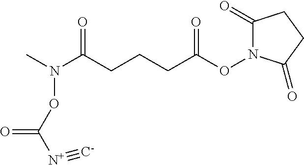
C1(=O)N(OC(CCCC(N(C)OC([N+]#[C-])=O)=O)=O)C(=O)CC1
